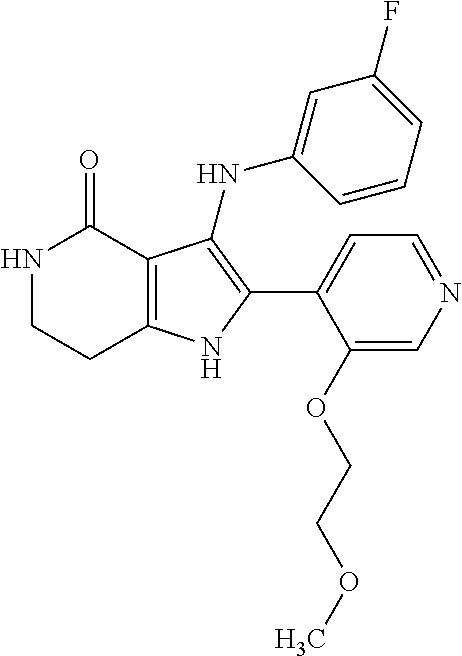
N1CCC2=C(C1=O)C(NC1=CC(F)=CC=C1)=C(C1=CC=NC=C1OCCOC)N2
